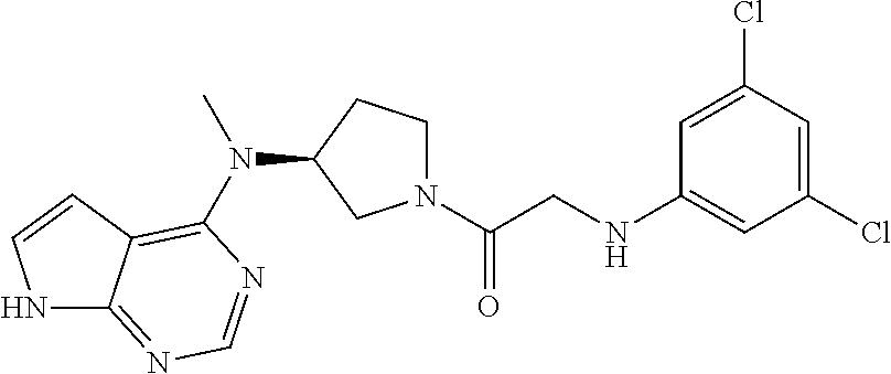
N1(C(CNC2=CC(Cl)=CC(Cl)=C2)=O)CCC(N(C)C2=C3C(=NC=N2)NC=C3)C1
